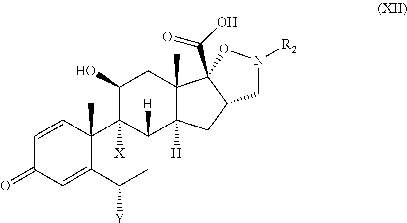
C1=CC2(C)C(=CC1=O)C([Y])CC1([H])C2([X])C(O)CC2(C)C1([H])CC1CN([R2])OC21C(=O)O
